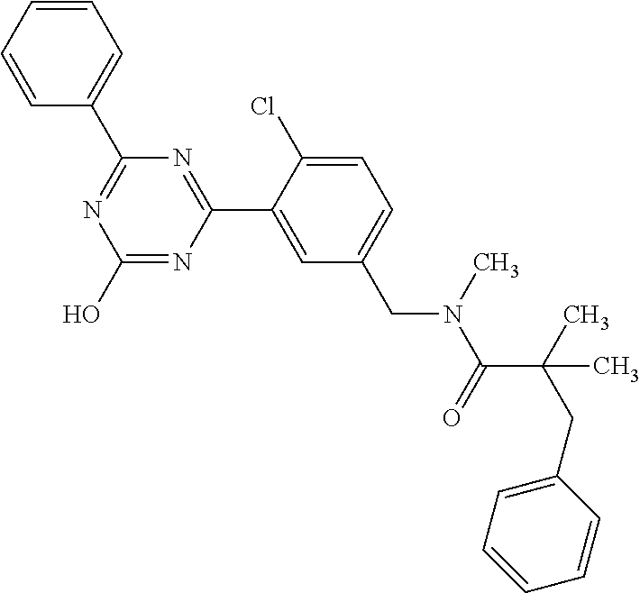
N1=C(C2=CC=CC=C2)N=C(C2=CC(CN(C(C(CC3=CC=CC=C3)(C)C)=O)C)=CC=C2Cl)N=C1O
